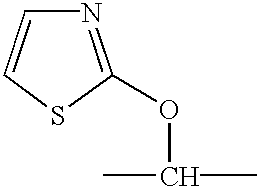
N1=C(OC(C)C)SC=C1
